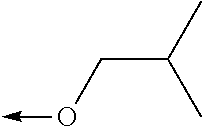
C(C(C)C)O->C
